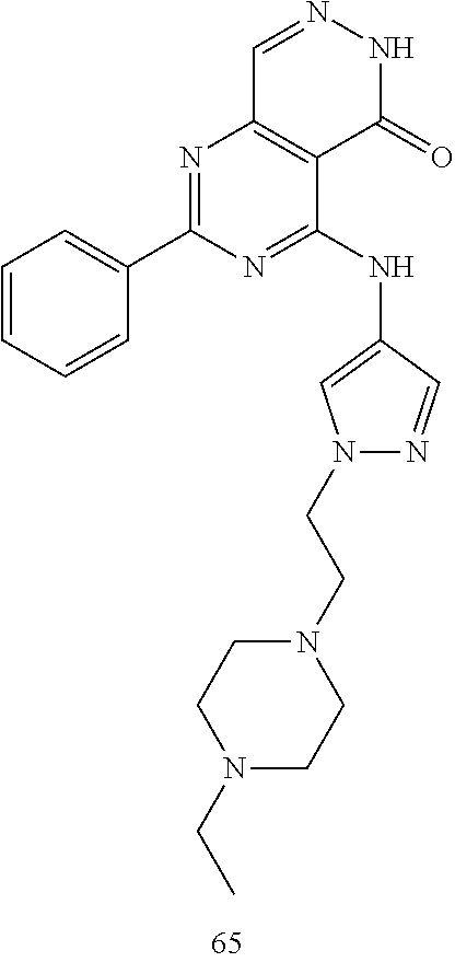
C1=NNC(=O)C2=C1N=C(C1=CC=CC=C1)N=C2NC1=CN(CCN2CCN(CC)CC2)N=C1
